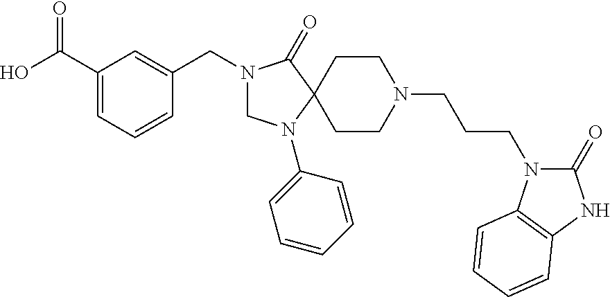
C1(C(O)=O)=CC=CC(CN2CN(C3=CC=CC=C3)C3(C2=O)CCN(CCCN2C(=O)NC4=C2C=CC=C4)CC3)=C1
